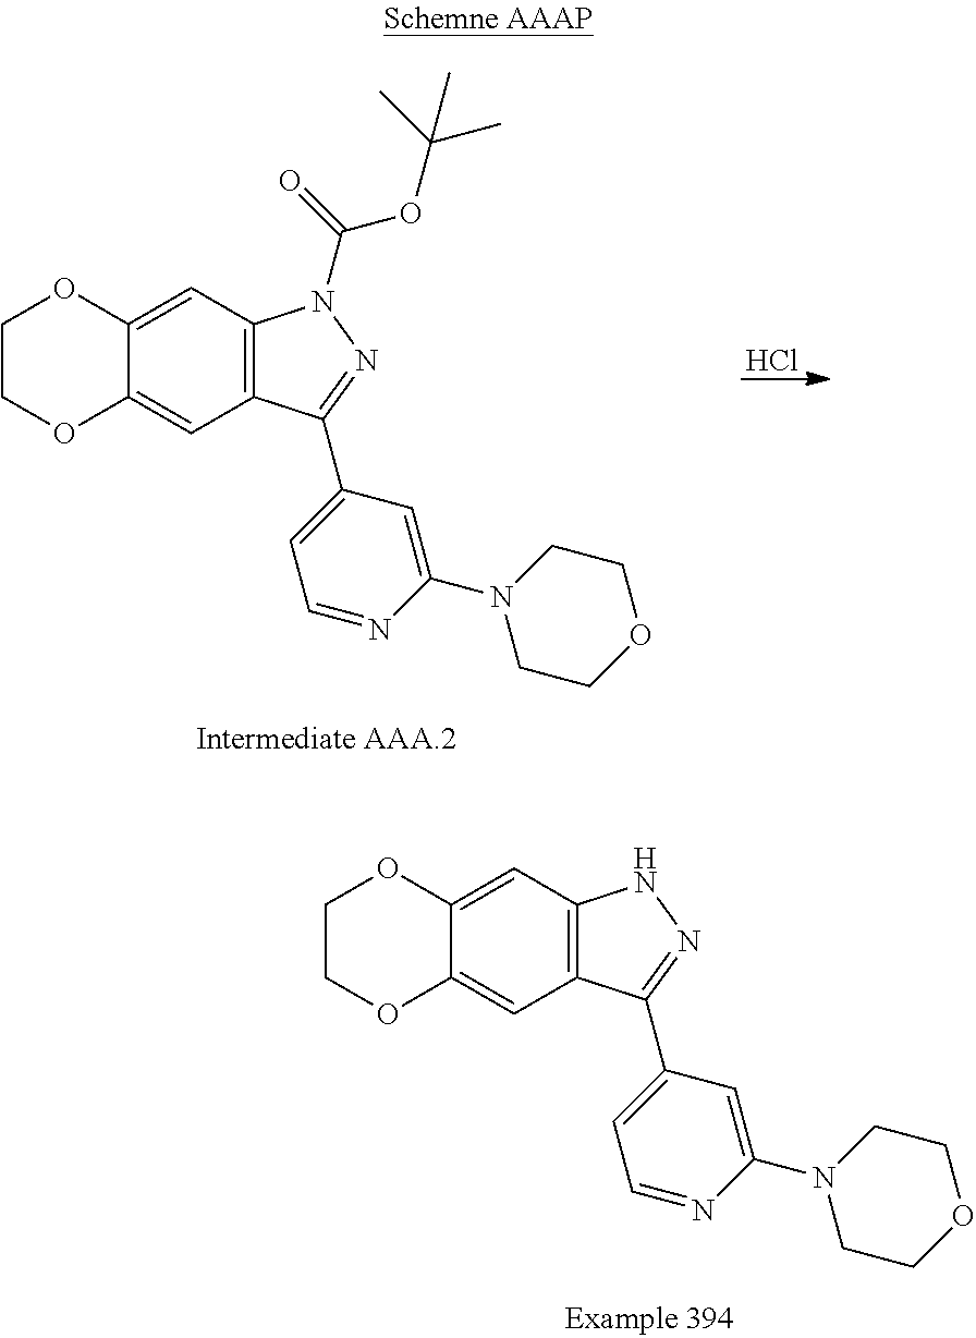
C1COC2=CC3=C(C=C2O1)N(C(=O)OC(C)(C)C)N=C3C1=CC=NC(N2CCOCC2)=C1.Cl.C1COC2=CC3=C(C=C2O1)NN=C3C1=CC=NC(N2CCOCC2)=C1
